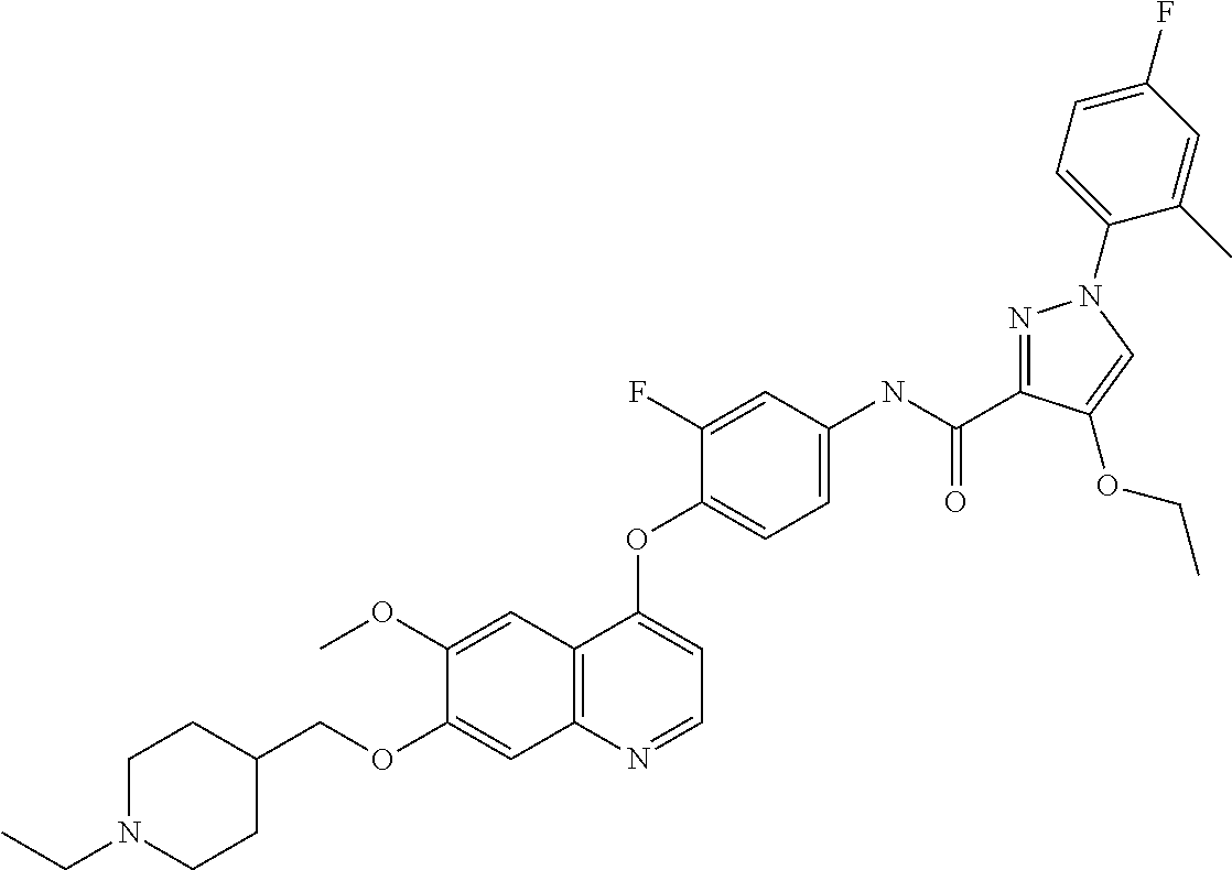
C1(OC)=CC2=C(C=C1OCC1CCN(CC)CC1)N=CC=C2OC1=CC=C(NC(C2=NN(C3=CC=C(F)C=C3C)C=C2OCC)=O)C=C1F
